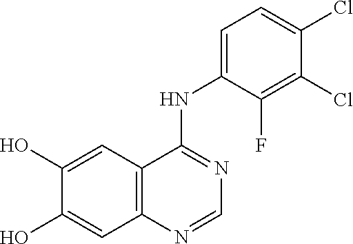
C1=C(O)C(O)=CC2=C1C(NC1=CC=C(Cl)C(Cl)=C1F)=NC=N2
